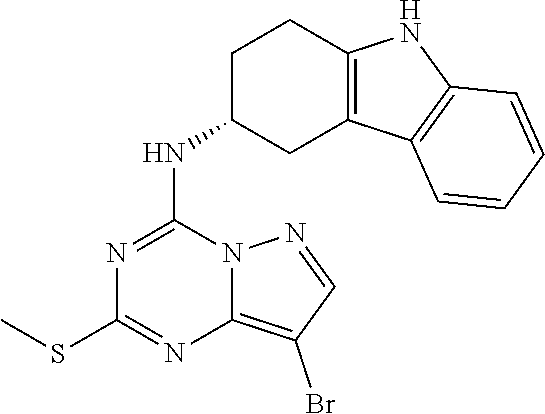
N1=C(NC2CC3=C(CC2)NC2=C3C=CC=C2)N2C(=C(Br)C=N2)N=C1SC
